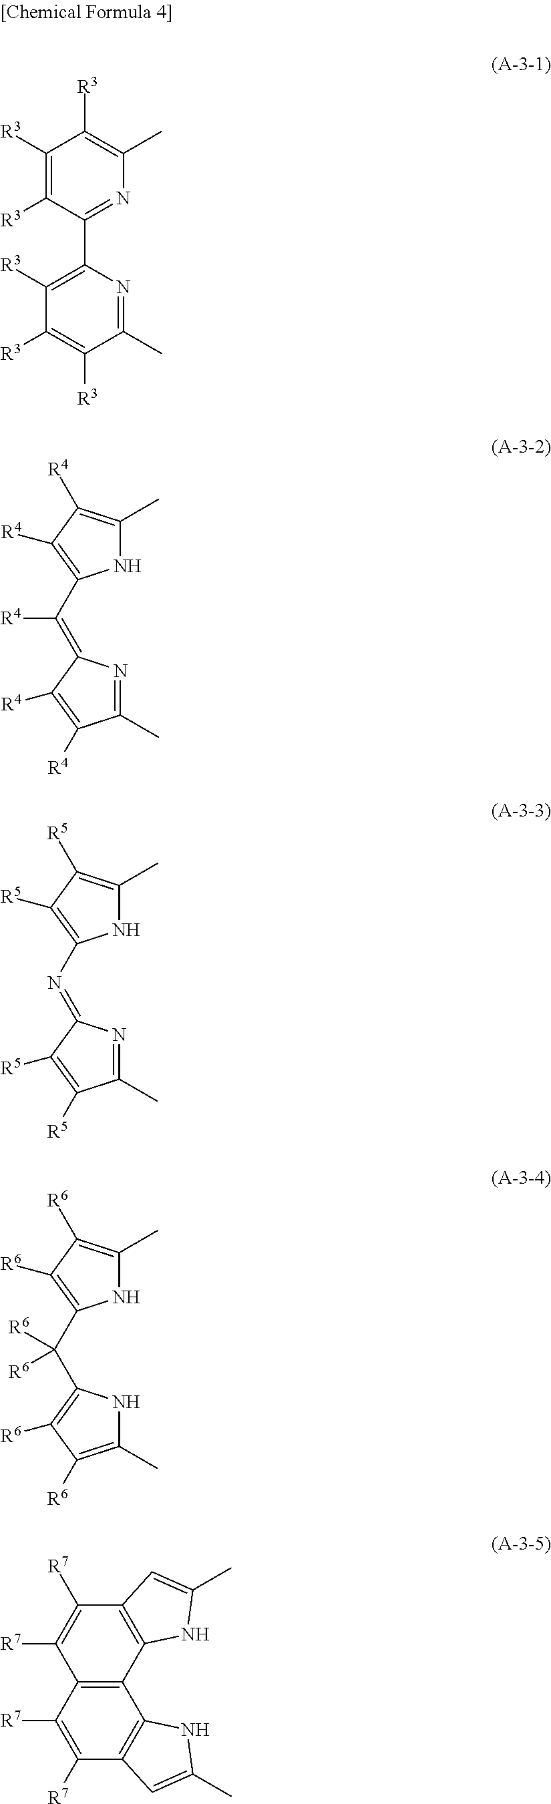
C1([R3])=C([R3])C(C2=C([R3])C([R3])=C([R3])C(C)=N2)=NC(C)=C1[R3].N1C(C)=C([R4])C([R4])=C1C(=C1N=C(C)C([R4])=C1[R4])[R4].N1C(C)=C([R5])C([R5])=C1N=C1N=C(C)C([R5])=C1[R5].N1C(C)=C([R6])C([R6])=C1C(C1=C([R6])C([R6])=C(C)N1)([R6])[R6].C12=C(C([R7])=C([R7])C3=C1C1=C(C([R7])=C3[R7])C=C(C)N1)C=C(C)N2
